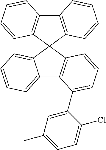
C12=C(C3(C4=C1C=CC=C4)C1=CC=CC=C1C1=C3C=CC=C1C1=CC(C)=CC=C1Cl)C=CC=C2
